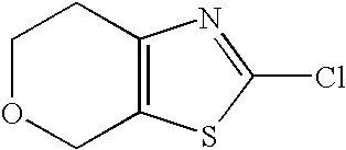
C1OCC2=C(C1)N=C(Cl)S2
